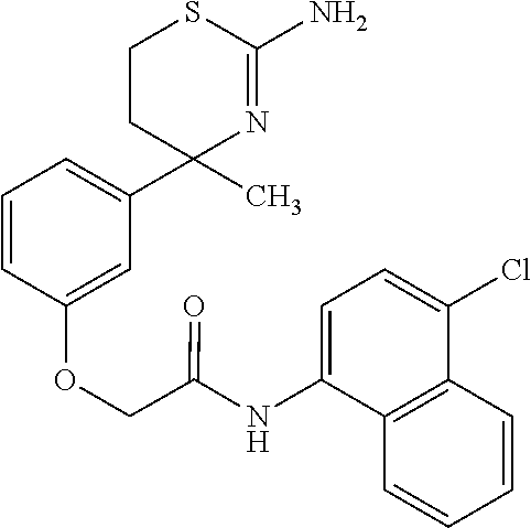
C1=CC(OCC(NC2=CC=C(Cl)C3=C2C=CC=C3)=O)=CC(C2(C)N=C(N)SCC2)=C1
